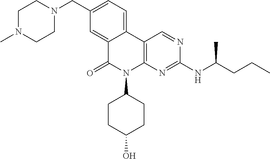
C1(CN2CCN(C)CC2)=CC=C2C(=C1)C(=O)N(C1CCC(O)CC1)C1=C2C=NC(NC(CCC)C)=N1
